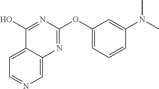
C1=C2C(=CN=C1)N=C(OC1=CC=CC(N(C)C)=C1)N=C2O
